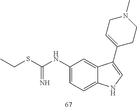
C1(NC(=N)SCC)=CC=C2C(=C1)C(C1=CCN(C)CC1)=CN2
